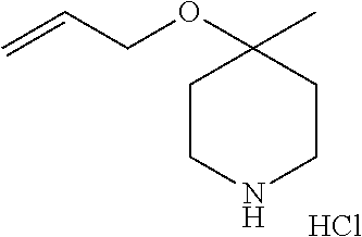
C1CNCCC1(C)OCC=C.Cl
